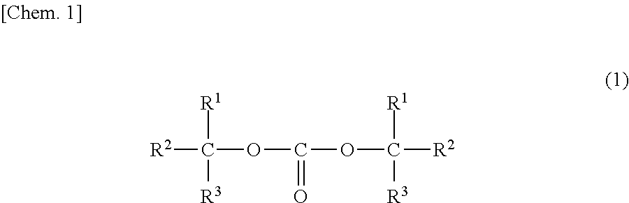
[R2]C(OC(=O)OC([R2])([R1])[R3])([R1])[R3]
